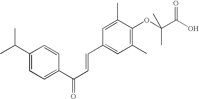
C1(C(C)C)=CC=C(C(C=CC2=CC(C)=C(OC(C(O)=O)(C)C)C(C)=C2)=O)C=C1
